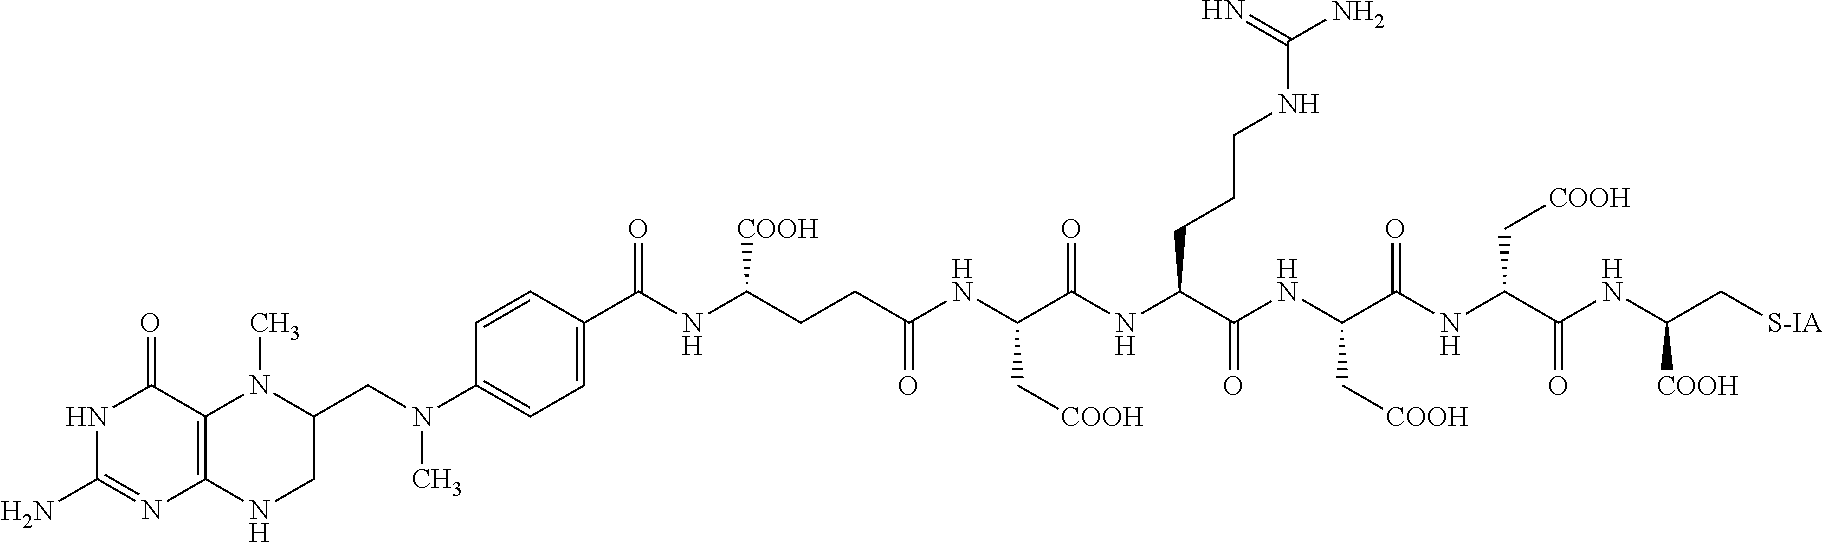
C12=C(NCC(CN(C3=CC=C(C(NC(CCC(NC(C(NC(C(NC(C(NC(C(NC(C[S-IA])[COOH])=O)C[COOH])=O)C[COOH])=O)CCCNC(N)=N)=O)C[COOH])=O)[COOH])=O)C=C3)C)N1C)N=C(N)NC2=O
